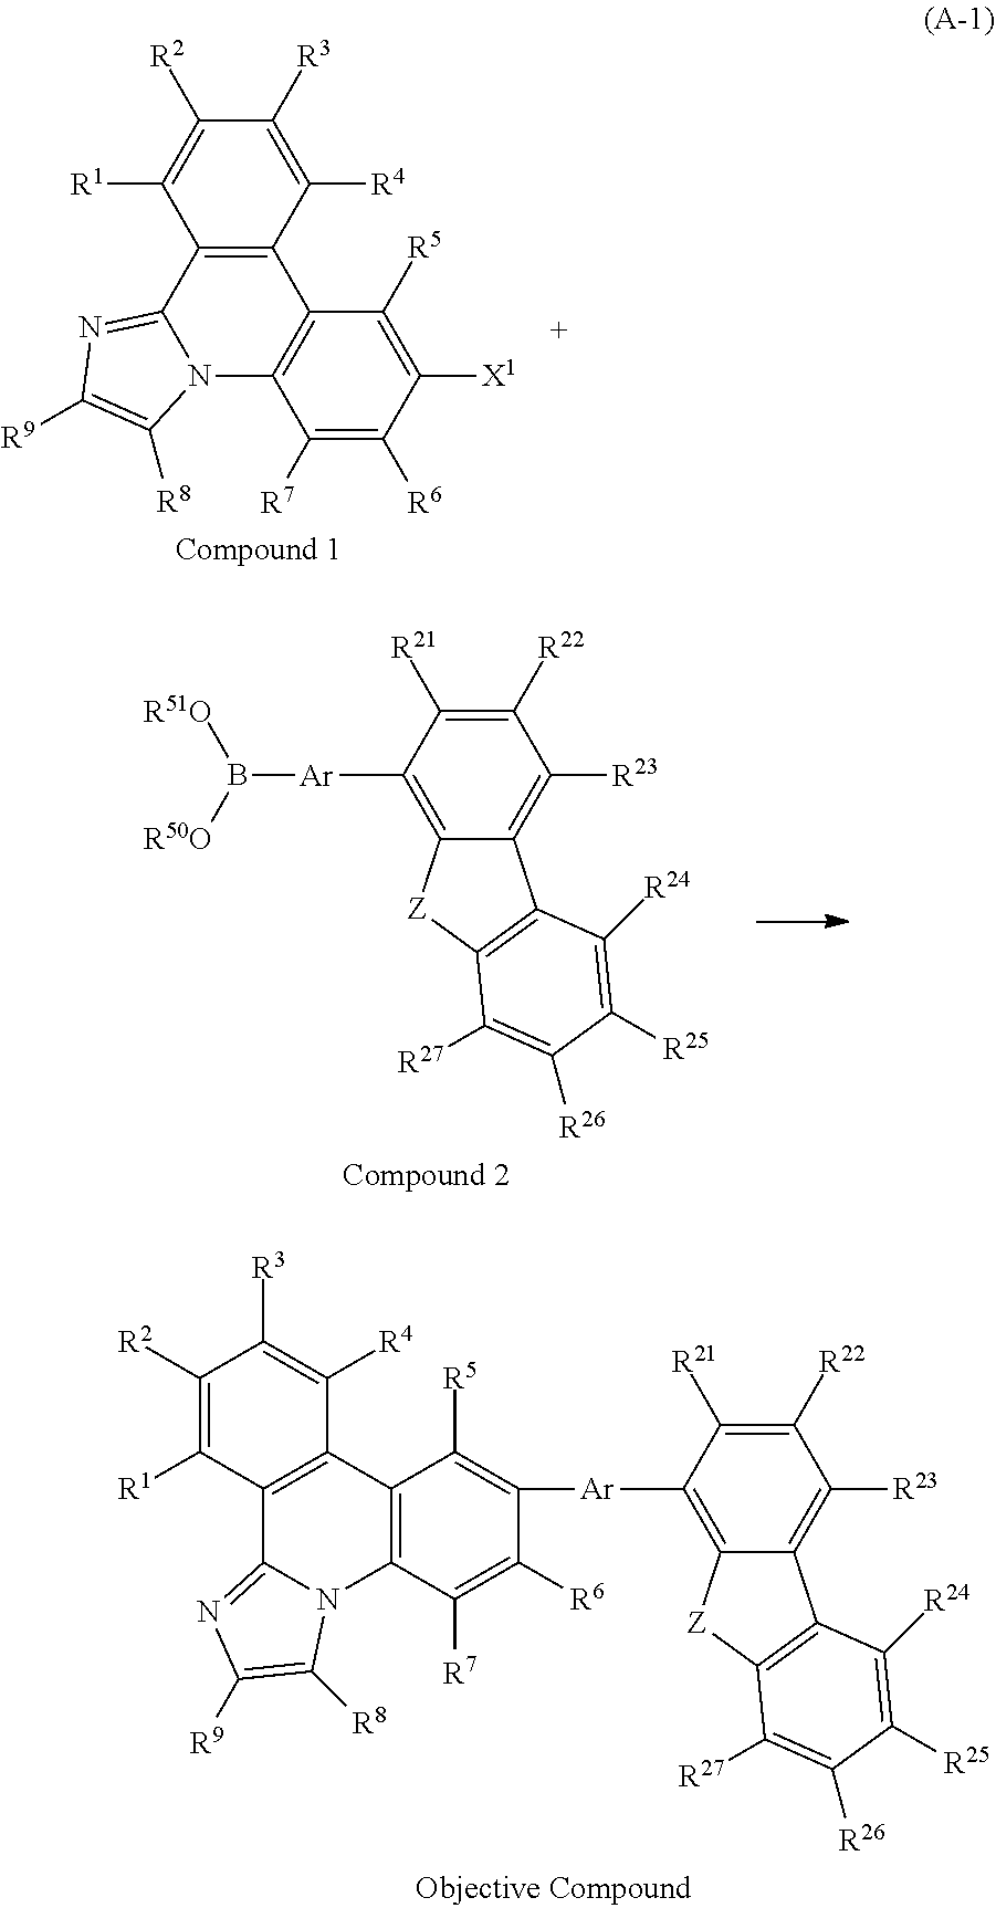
C1([R7])=C([R6])C([X1])=C([R5])C2=C1N1C(=NC([R9])=C1[R8])C1=C2C([R4])=C([R3])C([R2])=C1[R1].C1([R22])=C([R21])C([Ar]B([R51O])[R50O])=C2C(=C1[R23])C1=C([Z]2)C([R27])=C([R26])C([R25])=C1[R24].C1([R22])=C([R21])C([Ar]C2=C([R5])C3=C(C([R7])=C2[R6])N2C(=NC([R9])=C2[R8])C2=C3C([R4])=C([R3])C([R2])=C2[R1])=C2C(=C1[R23])C1=C([Z]2)C([R27])=C([R26])C([R25])=C1[R24]
